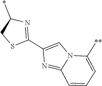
C1(*)CSC(C2=CN3C(=N2)C=CC=C3[**])=N1
